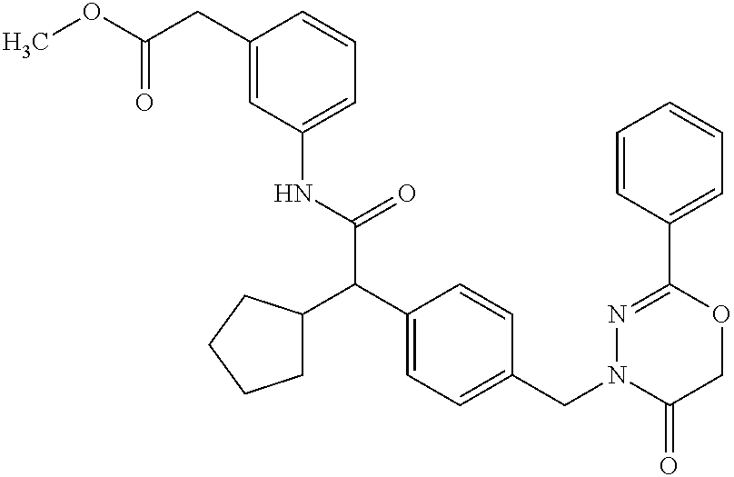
C1=C(CC(OC)=O)C=CC=C1NC(C(C1=CC=C(CN2C(=O)COC(C3=CC=CC=C3)=N2)C=C1)C1CCCC1)=O
